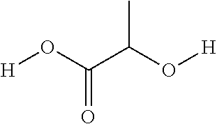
[H]OC(C(O[H])C)=O
